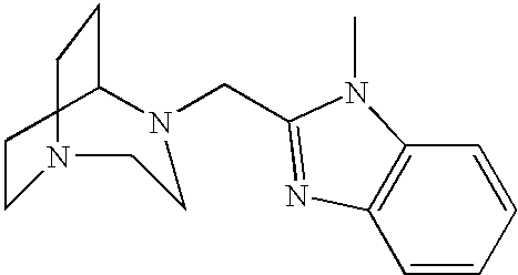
C1CN(CC2=NC3=C(C=CC=C3)N2C)CCN(CC)C1
